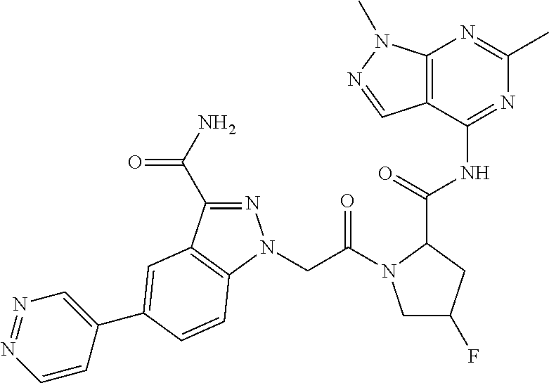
N1=C(NC(C2CC(F)CN2C(CN2N=C(C(=O)N)C3=C2C=CC(C2=CN=NC=C2)=C3)=O)=O)C2=C(N=C1C)N(C)N=C2
